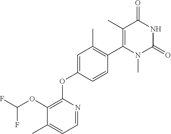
C1(OC(F)F)=C(OC2=CC(C)=C(C3=C(C)C(=O)NC(=O)N3C)C=C2)N=CC=C1C
